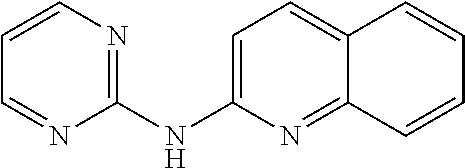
C1=CN=C(NC2=CC=C3C(=N2)C=CC=C3)N=C1
